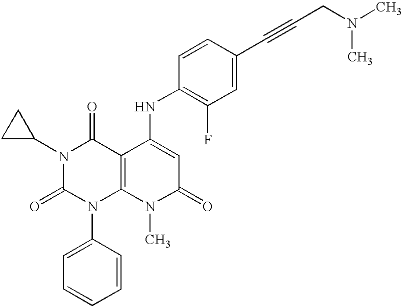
N1(C2CC2)C(=O)N(C2=CC=CC=C2)C2=C(C1=O)C(NC1=C(F)C=C(C#CCN(C)C)C=C1)=CC(=O)N2C
